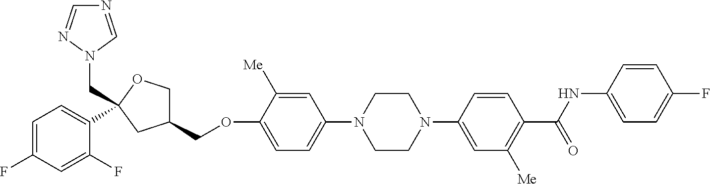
C1=C(F)C=C(F)C(C2(CN3C=NC=N3)OCC(COC3=CC=C(N4CCN(C5=CC([Me])=C(C(NC6=CC=C(F)C=C6)=O)C=C5)CC4)C=C3[Me])C2)=C1
